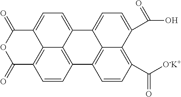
C1(=O)C2=C3C(=CC=C4C3=C(C=C2)C2=C3C4=CC=C(C(O)=O)C3=C(C([O-K+])=O)C=C2)C(=O)O1
